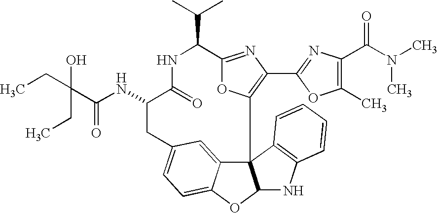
C123C4=CC(=CC=C4OC1NC1=C2C=CC=C1)CC(NC(=O)C(CC)(CC)O)C(=O)NC(C(C)C)C1=NC(C2=NC(C(N(C)C)=O)=C(C)O2)=C3O1
